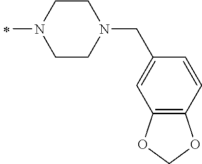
C1CN(C)CCN1CC1=CC2=C(C=C1)OCO2
